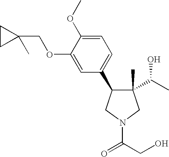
C1(C)(C(C)O)C(C2=CC=C(OC)C(OCC3(C)CC3)=C2)CN(C(=O)CO)C1
